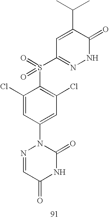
N1=CC(=O)NC(=O)N1C1=CC(Cl)=C(S(C2=NNC(=O)C(C(C)C)=C2)(=O)=O)C(Cl)=C1
